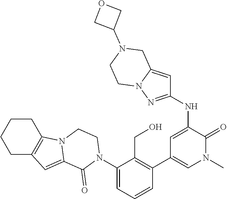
C1(N2C(=O)C3=CC4=C(CCCC4)N3CC2)=CC=CC(C2=CN(C)C(=O)C(NC3=NN4C(=C3)CN(C3COC3)CC4)=C2)=C1CO
